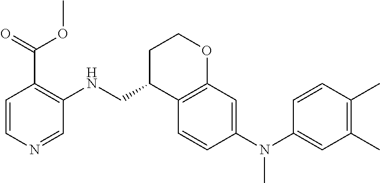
C1=CC(N(C2=CC(C)=C(C)C=C2)C)=CC2=C1C(CNC1=C(C(OC)=O)C=CN=C1)CCO2
